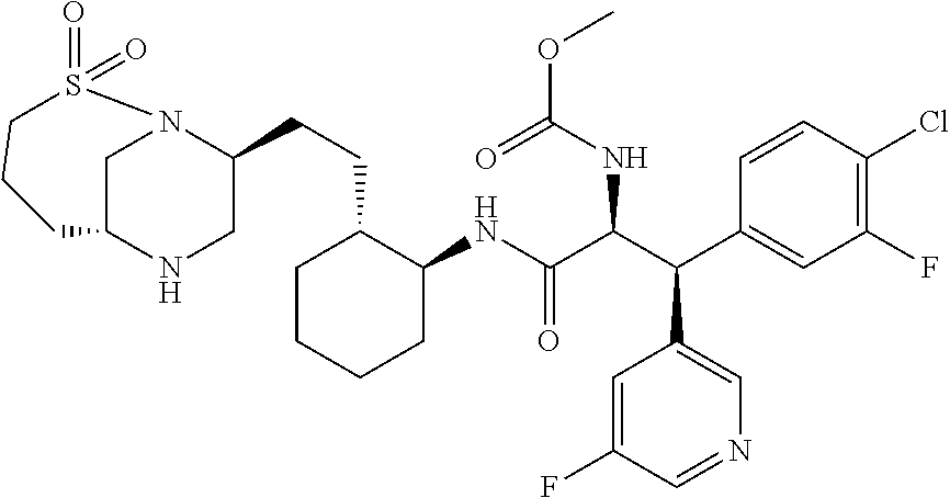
C1C2NCC(CCC3C(NC(C(C(C4=CC(F)=C(Cl)C=C4)C4=CN=CC(F)=C4)NC(=O)OC)=O)CCCC3)N1S(=O)(=O)CCC2
